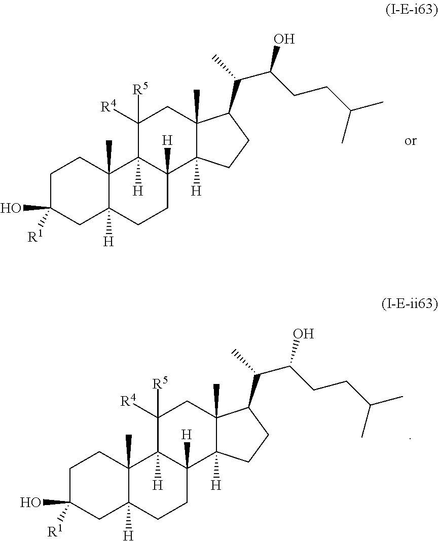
C1C([R1])(O)CC2([H])C(C)(C1)C1([H])C([H])(CC2)C2([H])C(C)(CC1([R4])[R5])C(C(C)C(O)CCC(C)C)CC2.C1C([R1])(O)CC2([H])C(C)(C1)C1([H])C([H])(CC2)C2([H])C(C)(CC1([R4])[R5])C(C(C)C(O)CCC(C)C)CC2
